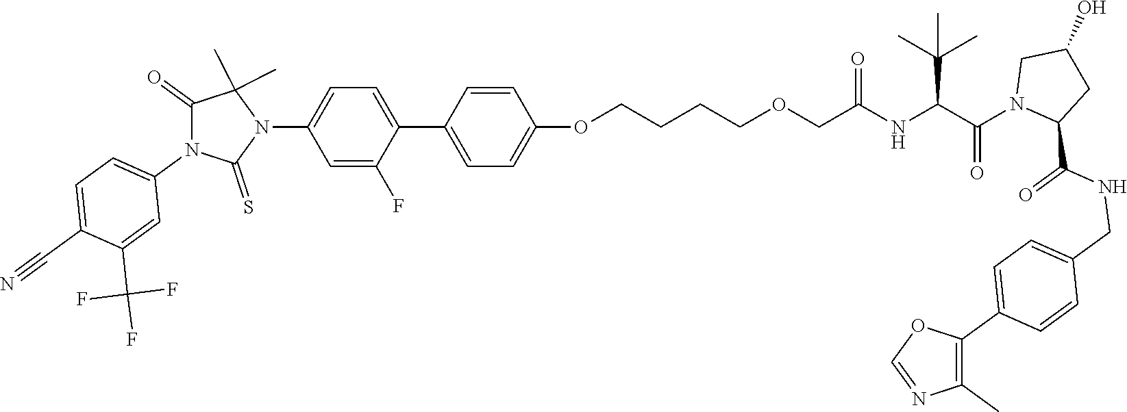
C1=C(C2=CC=C(OCCCCOCC(NC(C(N3CC(O)CC3C(NCC3=CC=C(C4=C(C)N=CO4)C=C3)=O)=O)C(C)(C)C)=O)C=C2)C(F)=CC(N2C(C)(C)C(=O)N(C3=CC=C(C#N)C(C(F)(F)F)=C3)C2=S)=C1
